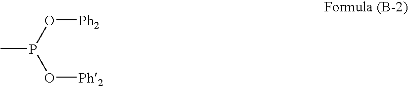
CP(O[Ph2])O[Ph2]
